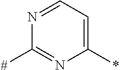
N1=CC=C(*)N=C1[#]
